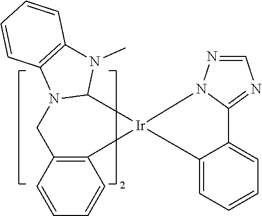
C1=CC=C2C(=C1)C1=NC=NN1[Ir]21C2=C(C=CC=C2)CN2C1N(C)C1=C2C=CC=C1
